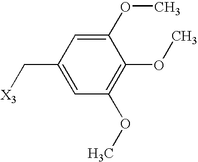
C1(C[X3])=CC(OC)=C(OC)C(OC)=C1
